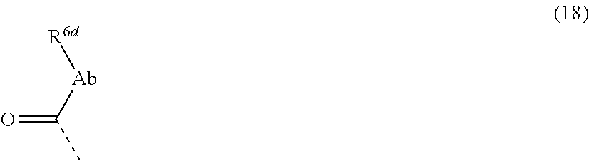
O=C([Ab][R6d])C
